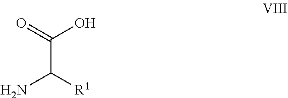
NC([R1])C(=O)O
